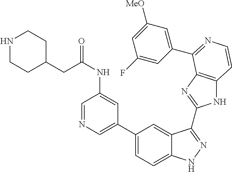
C1(C2=CC=C3C(=C2)C(C2=NC4=C(N2)C=CN=C4C2=CC([MeO])=CC(F)=C2)=NN3)=CN=CC(NC(=O)CC2CCNCC2)=C1
